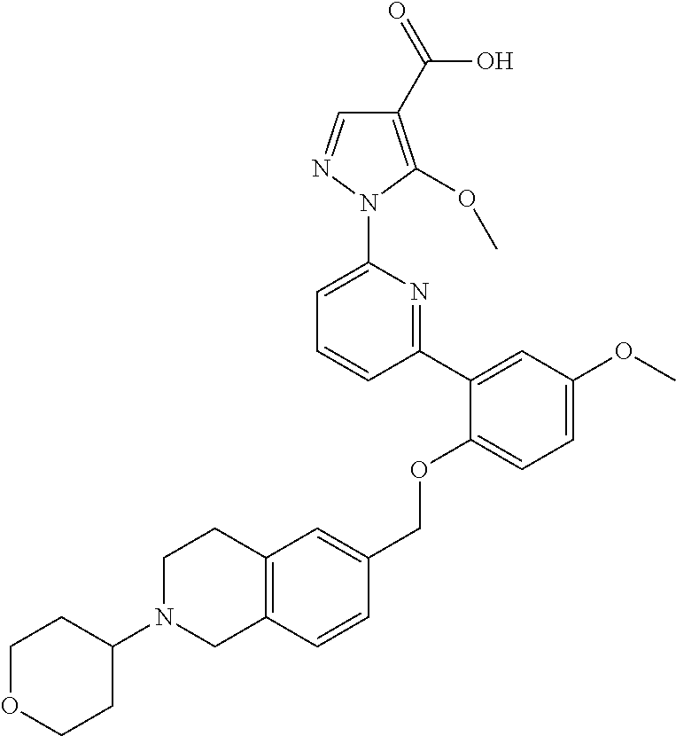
C1(C2=CC(OC)=CC=C2OCC2=CC3=C(C=C2)CN(C2CCOCC2)CC3)=NC(N2N=CC(C(=O)O)=C2OC)=CC=C1
